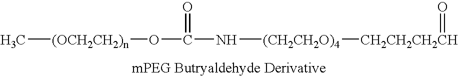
C[(OCH2CH2)n]OC(N[(CH2CH2O)4][CH2CH2CH2CH]=O)=O
